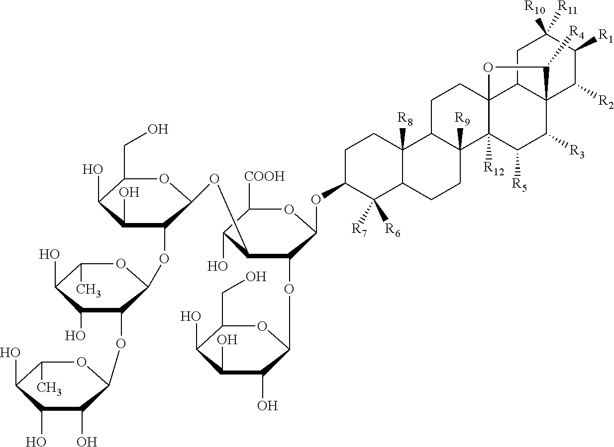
C1(CO)C(O)C(O)C(O)C(OC2C(OC3C(OC4C(OC5C(O)C(O)C(O)C(C)O5)C(O)C(O)C(C)O4)C(O)C(O)C(CO)O3)C(O)C([COOH])OC2OC2C([R7])([R6])C3C([R8])(CC2)C2C([R9])(CC3)C3([R12])C4(CC2)C2C(C([R3])C3[R5])(C([R2])C([R1])C([R10])([R11])C2)C([R4])O4)O1
